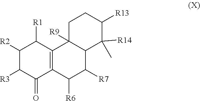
C1([R2])C([R3])C(=O)C2=C(C1[R1])C1([R9])C(C([R7])C2[R6])C([R14])(C)C([R13])CC1
